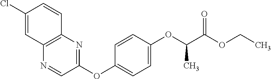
C1(Cl)=CC2=C(C=C1)N=C(OC1=CC=C(OC(C(OCC)=O)C)C=C1)C=N2
